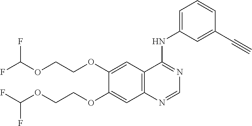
C1(OCCOC(F)F)=CC2=C(C=C1OCCOC(F)F)N=CN=C2NC1=CC=CC(C#C)=C1
